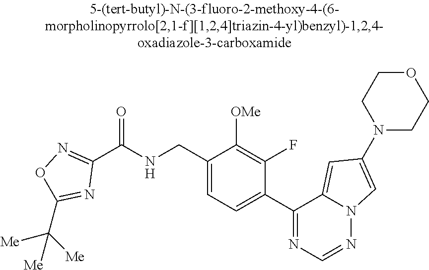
C1(C(NCC2=CC=C(C3=NC=NN4C3=CC(N3CCOCC3)=C4)C(F)=C2[OMe])=O)=NOC(C([Me])([Me])[Me])=N1
